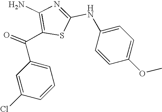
C1=C(Cl)C=CC=C1C(C1=C(N)N=C(NC2=CC=C(OC)C=C2)S1)=O
